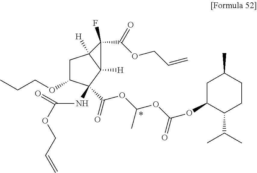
C1C(OCCC)C(C(OC(OC(OC2C(C(C)C)CCC(C)C2)=O)C)=O)(NC(=O)OCC=C)C2([H])C1([H])C(C(=O)OCC=C)(F)C2
